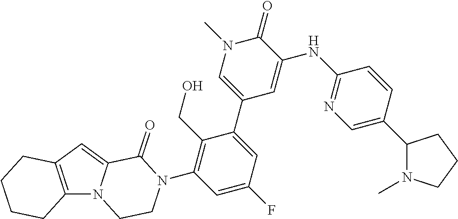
C12=C(N3C(=C1)C(=O)N(C1=C(CO)C(C4=CN(C)C(=O)C(NC5=NC=C(C6N(C)CCC6)C=C5)=C4)=CC(F)=C1)CC3)CCCC2
